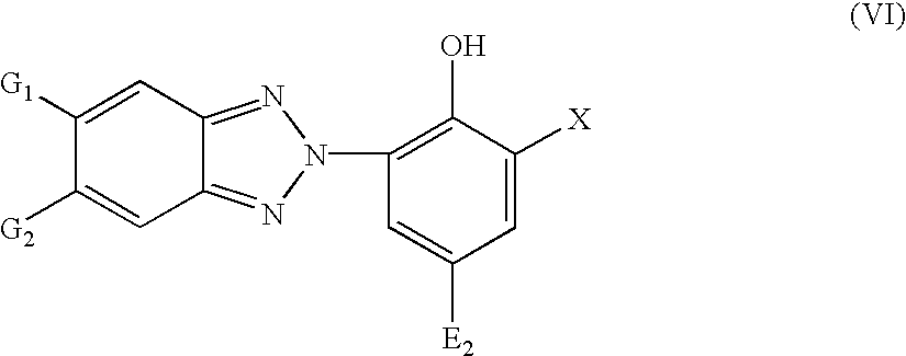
C1([G1])=CC2=NN(C3=C(O)C([X])=CC([E2])=C3)N=C2C=C1[G2]
